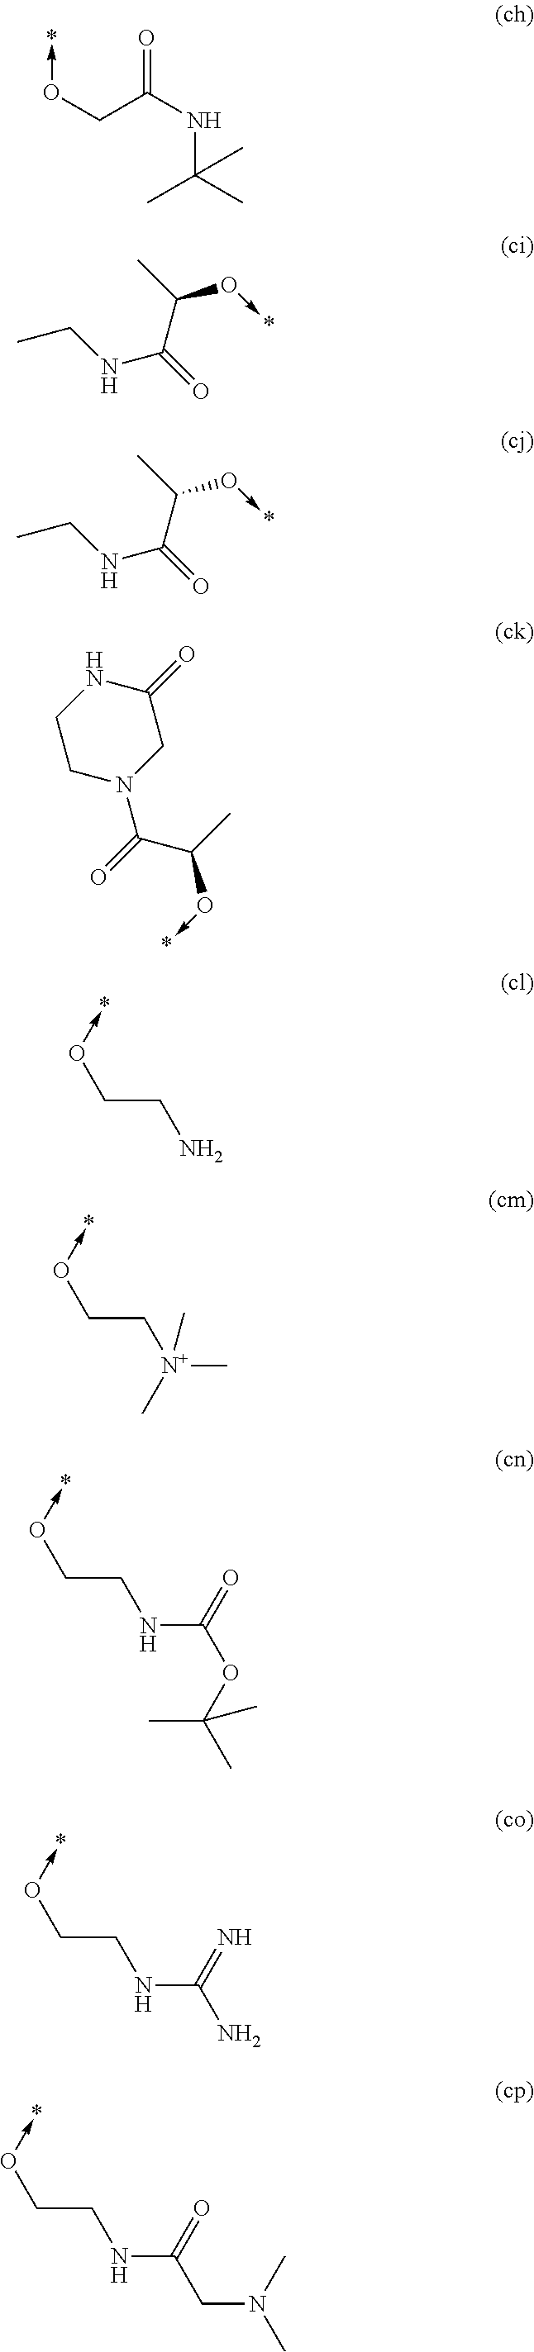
C(C(NC(C)(C)C)=O)O->*.C(NCC)(=O)C(C)O->*.C(NCC)(=O)C(C)O->*.C1CN(C(=O)C(C)O->*)CC(=O)N1.C(CO->*)N.C(CO->*)[N+](C)(C)C.C(CNC(OC(C)(C)C)=O)O->*.C(CO->*)NC(N)=N.C(CO->*)NC(CN(C)C)=O
